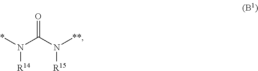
*N(C(N([**])[R15])=O)[R14]
